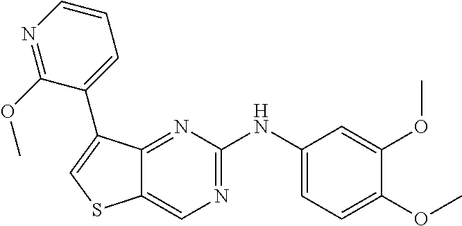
C1(OC)=CC=C(NC2=NC=C3C(=N2)C(C2=CC=CN=C2OC)=CS3)C=C1OC
